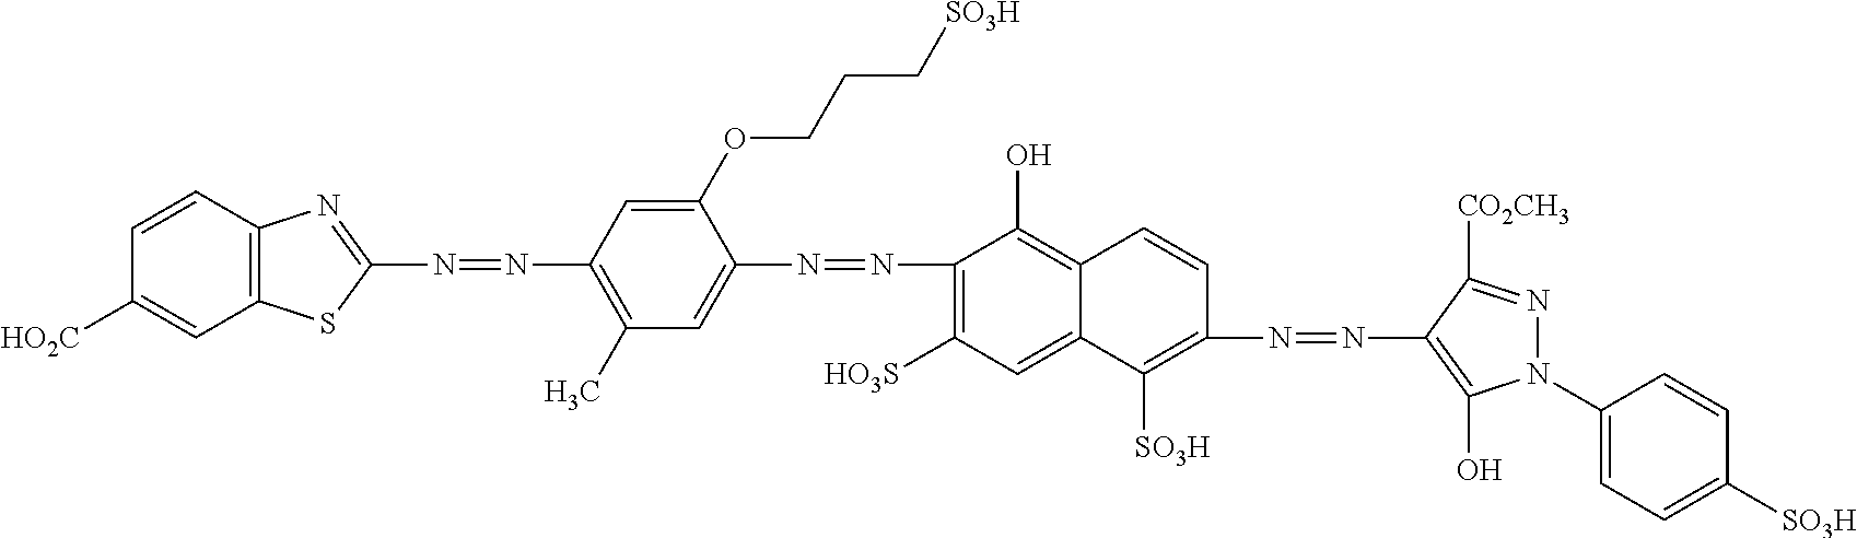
C1(N=NC2=CC(C)=C(N=NC3=NC4=C(S3)C=C([HO2C])C=C4)C=C2OCCC[SO3H])=C([HO3S])C=C2C(=C1O)C=CC(N=NC1=C(O)N(C3=CC=C([SO3H])C=C3)N=C1[CO2CH3])=C2[SO3H]
